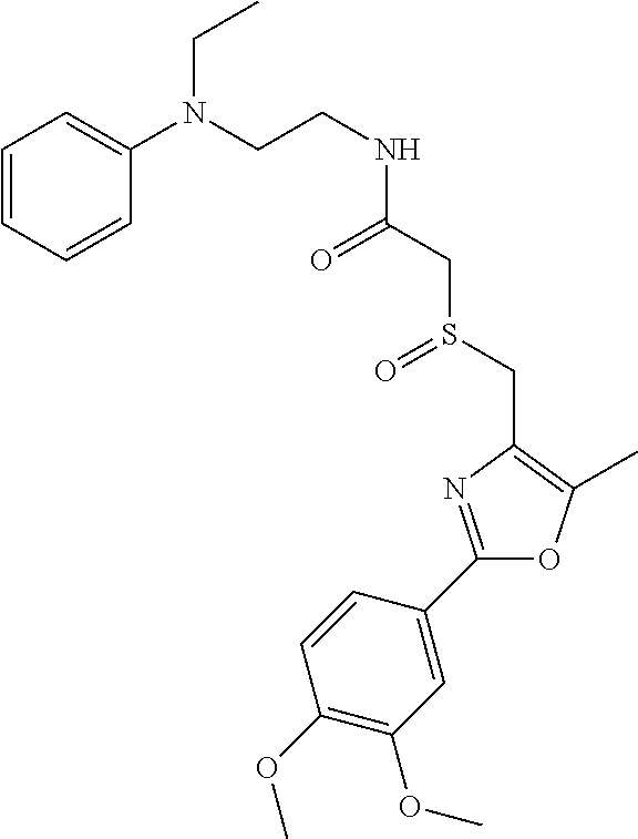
N(CCNC(CS(CC1=C(C)OC(C2=CC(OC)=C(OC)C=C2)=N1)=O)=O)(C1=CC=CC=C1)CC
